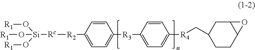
[Si](O[R1])(O[R1])(O[R1])[Rc][R2]C1=CC=C([R3]C2=CC=C([R4]CC3CCC4C(C3)O4)C=C2)C=C1
